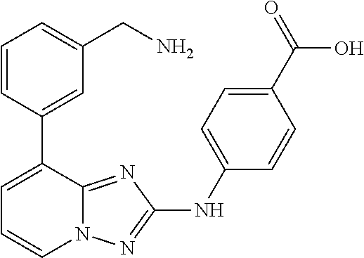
C1=CC(C2=CC=CN3C2=NC(NC2=CC=C(C(=O)O)C=C2)=N3)=CC(CN)=C1
